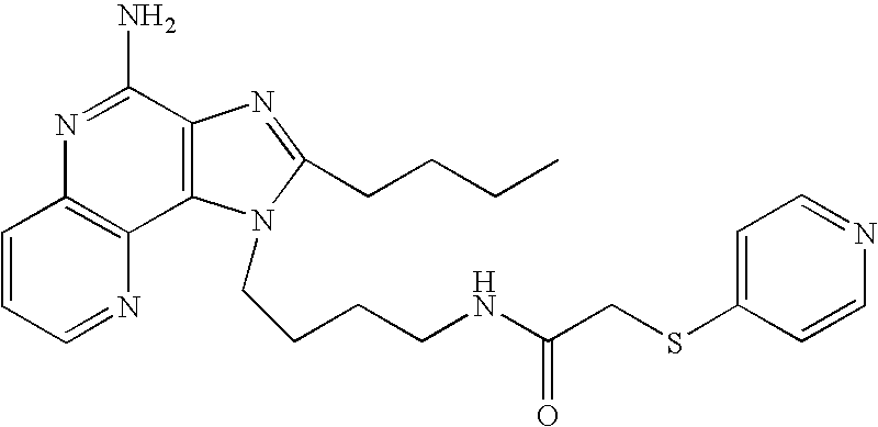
C1=CC=NC2=C1N=C(N)C1=C2N(CCCCNC(CSC2=CC=NC=C2)=O)C(CCCC)=N1
